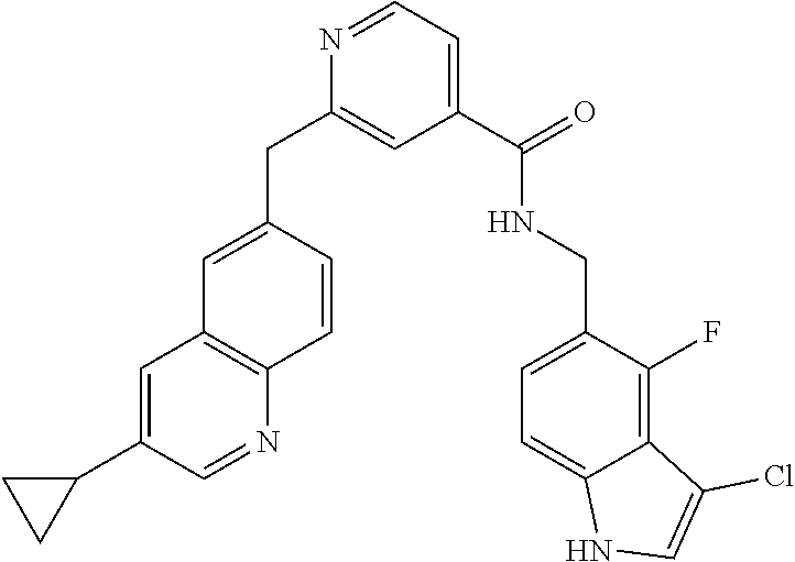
N1=CC=C(C(=O)NCC2=CC=C3C(=C2F)C(Cl)=CN3)C=C1CC1=CC2=C(C=C1)N=CC(C1CC1)=C2
